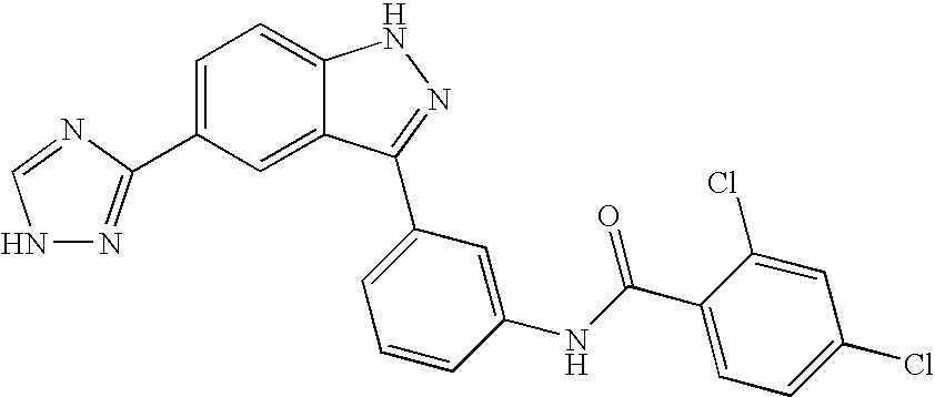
C1=C(C2=NNC=N2)C=C2C(=C1)NN=C2C1=CC=CC(NC(C2=CC=C(Cl)C=C2Cl)=O)=C1
